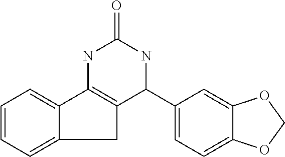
C1=CC=C2C(=C1)C1=C(C2)C(C2=CC=C3C(=C2)OCO3)NC(=O)N1
